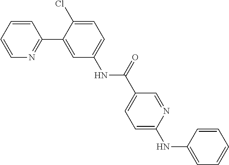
C1=CC=CN=C1C1=CC(NC(=O)C2=CC=C(NC3=CC=CC=C3)N=C2)=CC=C1Cl
